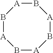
[A]1B[A]B[A]B[A]B1
